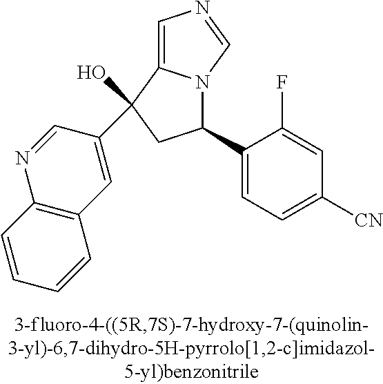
C1=C2N(C=N1)C(C1=CC=C([CN])C=C1F)CC2(C1=CC2=C(N=C1)C=CC=C2)O
